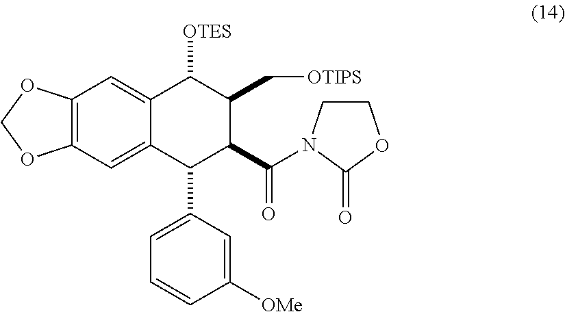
C12=C(C=C3C(=C1)C([OTES])C(C[OTIPS])C(C(=O)N1CCOC1=O)C3C1=CC=CC([OMe])=C1)OCO2
